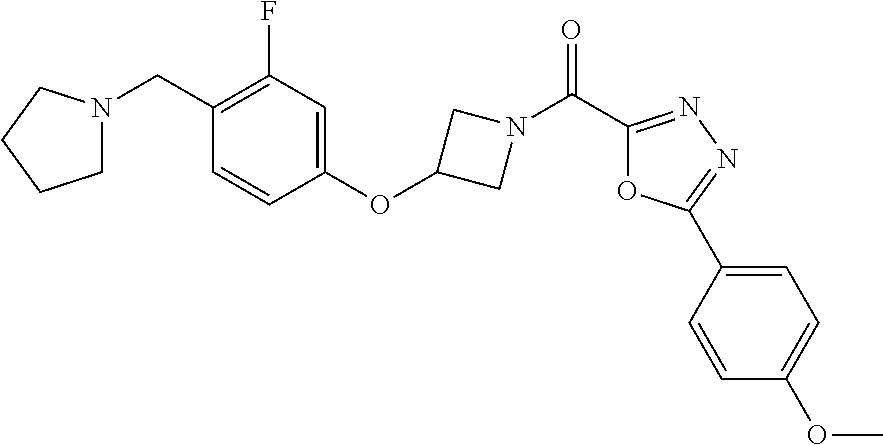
N1(CC2=C(F)C=C(OC3CN(C(C4=NN=C(C5=CC=C(OC)C=C5)O4)=O)C3)C=C2)CCCC1
